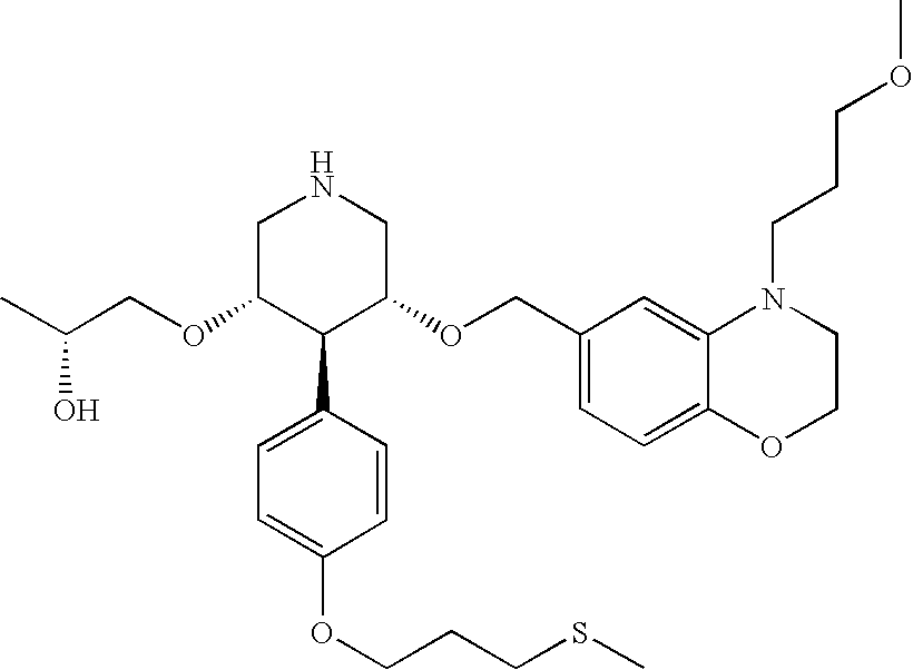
O(C1C(C2=CC=C(OCCCSC)C=C2)C(OCC2=CC=C3C(=C2)N(CCCOC)CCO3)CNC1)CC(C)O
